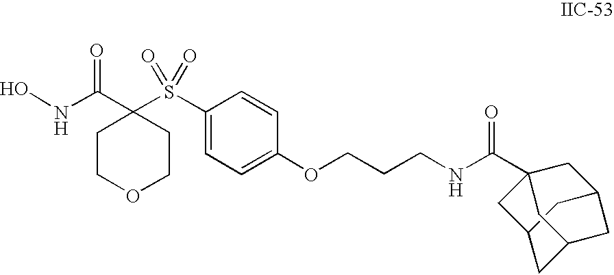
ONC(C1(S(=O)(=O)C2=CC=C(OCCCNC(=O)C34CC5CC(CC(C3)C5)C4)C=C2)CCOCC1)=O
